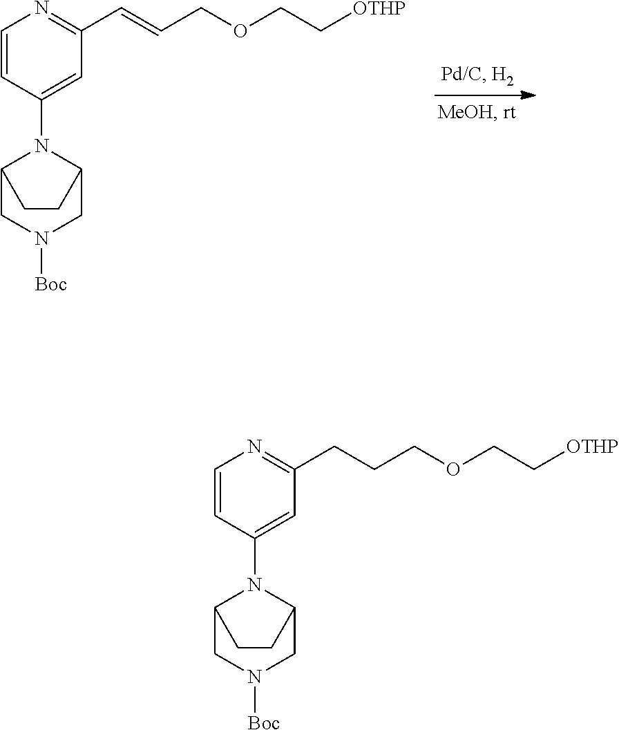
C(C[OTHP])OCC=CC1=NC=CC(N2C3CN([Boc])CC2CC3)=C1.C(C[OTHP])OCCCC1=NC=CC(N2C3CN([Boc])CC2CC3)=C1
